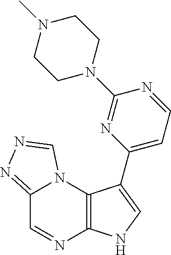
C12=C(N3C(=NN=C3)C=N1)C(C1=CC=NC(N3CCN(C)CC3)=N1)=CN2
